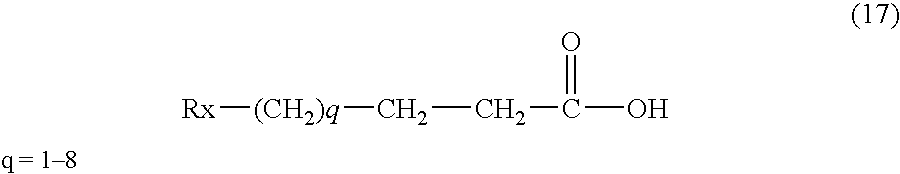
[Rx][(CH2)q]CCC(O)=O
